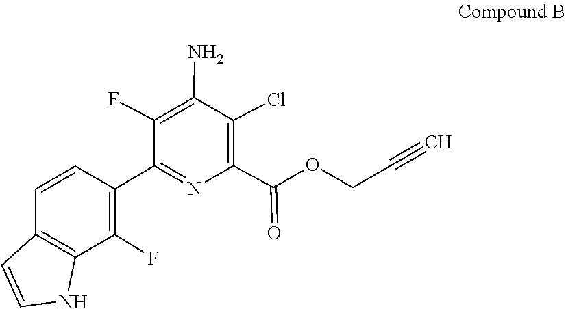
C(C#C)OC(C1=C(Cl)C(N)=C(F)C(C2=C(F)C3=C(C=CN3)C=C2)=N1)=O
